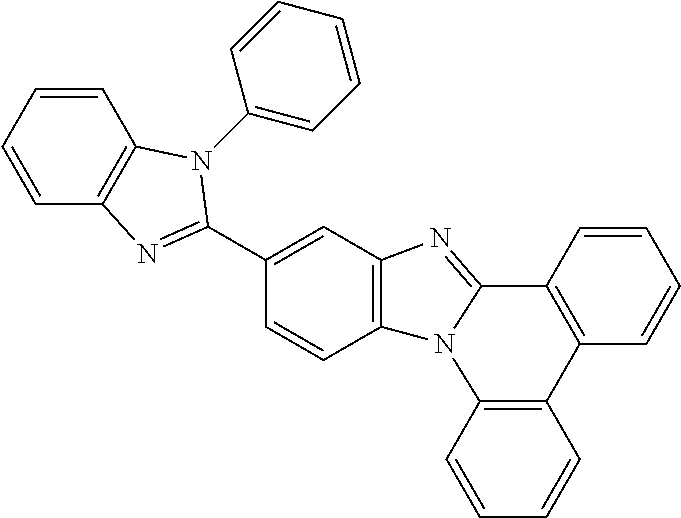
C1=CC2=C(C=C1)N1C(=NC3=C1C=CC(C1=NC4=C(C=CC=C4)N1C1=CC=CC=C1)=C3)C1=C2C=CC=C1
